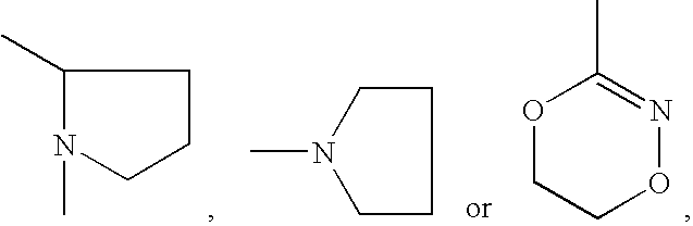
C1(C)N(C)CCC1.C1CN(C)CC1.O1CCON=C1C
